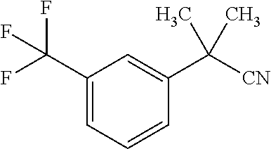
C1(C(F)(F)F)=CC=CC(C([CN])(C)C)=C1
